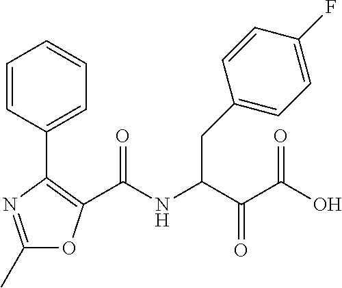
C1(C)=NC(C2=CC=CC=C2)=C(C(NC(C(C(=O)O)=O)CC2=CC=C(F)C=C2)=O)O1
